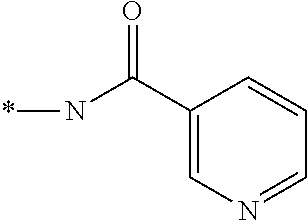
C1(C(N*)=O)=CN=CC=C1
